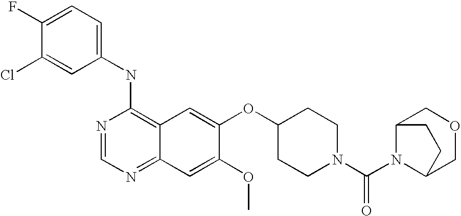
C1=C(Cl)C(F)=CC=C1NC1=C2C(=NC=N1)C=C(OC)C(OC1CCN(C(N3C4COCC3CC4)=O)CC1)=C2
